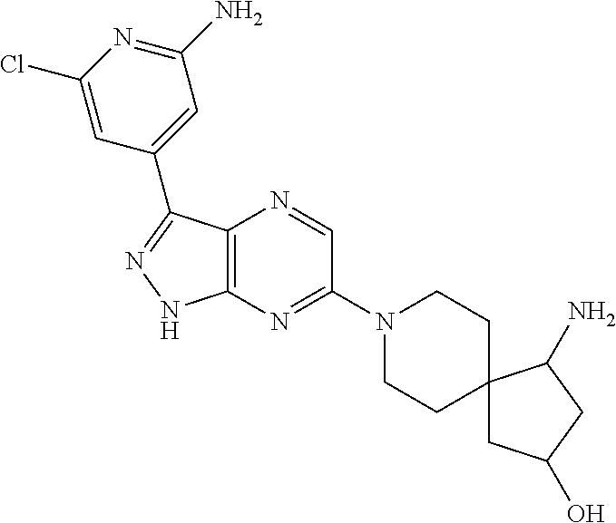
C12=C(N=C(N3CCC4(CC3)CC(O)CC4N)C=N1)NN=C2C1=CC(N)=NC(Cl)=C1
